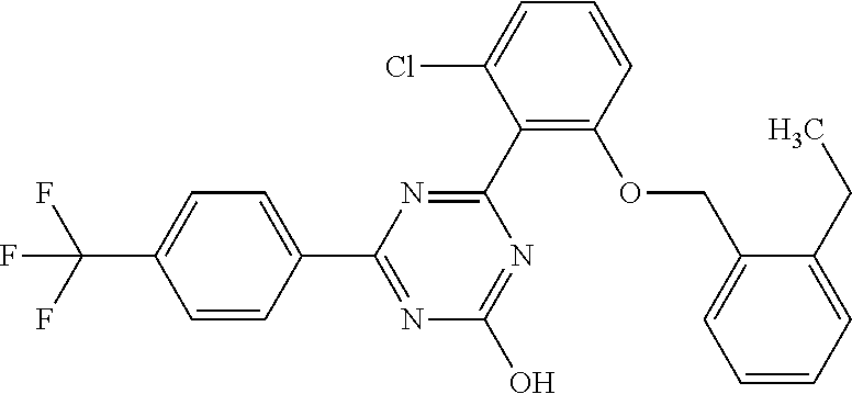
N1=C(O)N=C(C2=CC=C(C(F)(F)F)C=C2)N=C1C1=C(OCC2=CC=CC=C2CC)C=CC=C1Cl
